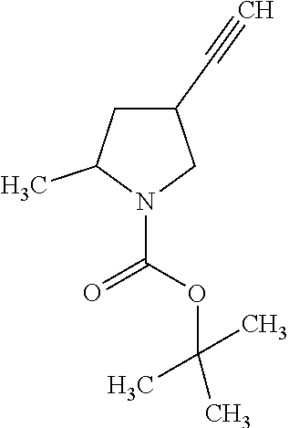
C1(C#C)CC(C)N(C(=O)OC(C)(C)C)C1
